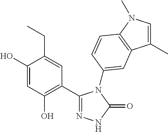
C1(C2=C(O)C=C(O)C(CC)=C2)=NNC(=O)N1C1=CC2=C(N(C)C=C2C)C=C1
